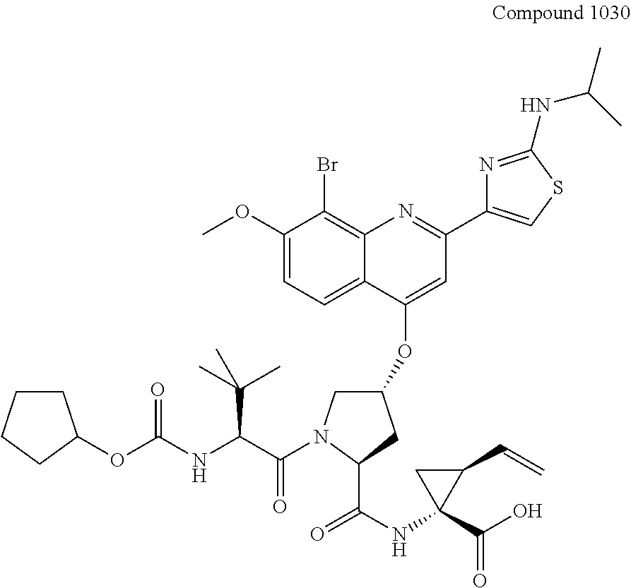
O(C(NC(C(=O)N1CC(OC2=CC(C3=CSC(NC(C)C)=N3)=NC3=C(Br)C(OC)=CC=C23)CC1C(NC1(C(O)=O)C(C=C)C1)=O)C(C)(C)C)=O)C1CCCC1
